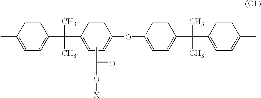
CC1=CC=C(C(C)(C)C2=CC=C(OC3=CC=C(C(C)(C)C4=CC=C(C)C=C4)C=C3)C=C2)C=C1.CC(=O)O[X]
